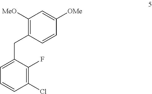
C1=CC=C(CC2=C([MeO])C=C([OMe])C=C2)C(F)=C1Cl
